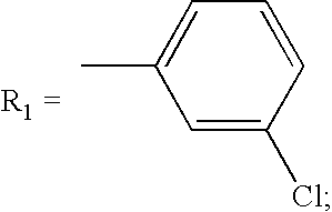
C1=C(C)C=C(Cl)C=C1
